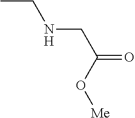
CCNCC(O[Me])=O
